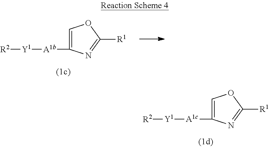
C1([A1c][Y1][R2])=COC([R1])=N1.C1([A1b][Y1][R2])=COC([R1])=N1
